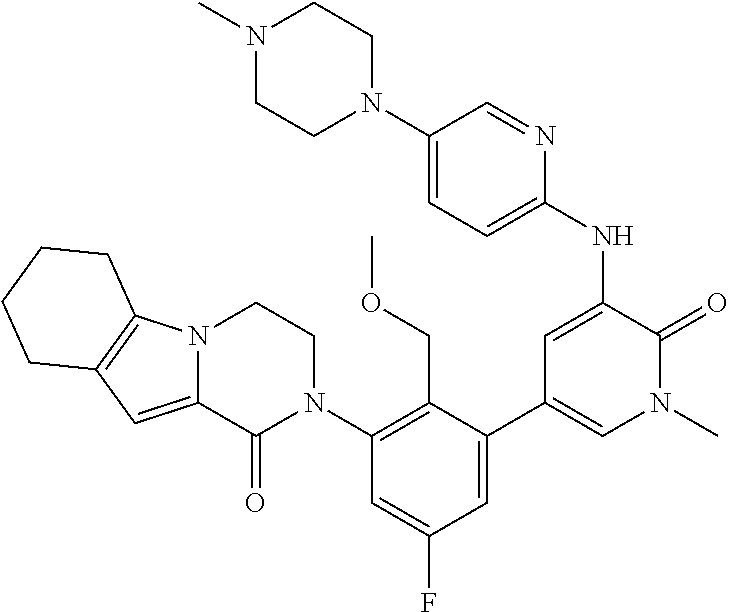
N1(C)CCN(C2=CC=C(NC3=CC(C4=CC(F)=CC(N5CCN6C(=CC7=C6CCCC7)C5=O)=C4COC)=CN(C)C3=O)N=C2)CC1
